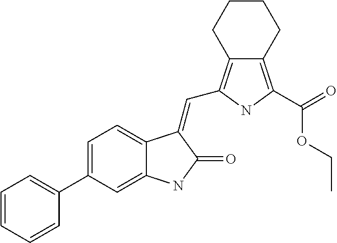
C1=C(C2=CC=CC=C2)C=C2C(=C1)C(=CC1=C3C(=C(C(=O)OCC)N1)CCCC3)C(=O)N2
